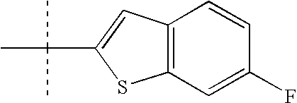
C1=CC2=C(C=C1F)SC(C(C)(C)C)=C2
